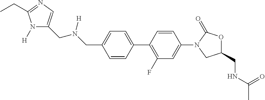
C(C1=CC=C(C2=C(F)C=C(N3CC(CNC(C)=O)OC3=O)C=C2)C=C1)N(CC1=CN=C(CC)N1[H])[H]
